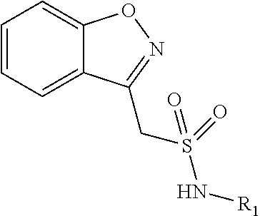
C1=CC=C2C(=C1)ON=C2CS(N[R1])(=O)=O
